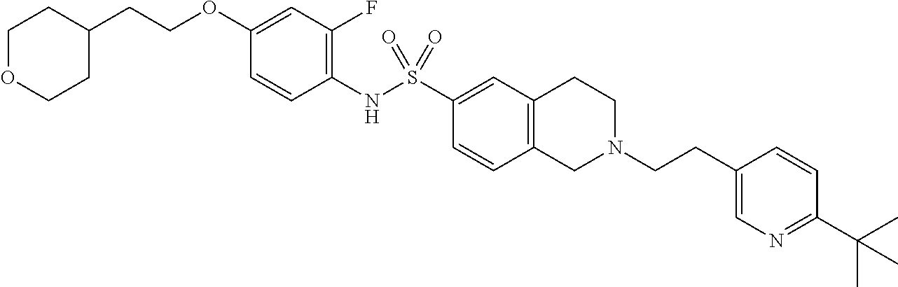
C1(OCCC2CCOCC2)=CC(F)=C(NS(C2=CC3=C(C=C2)CN(CCC2=CN=C(C(C)(C)C)C=C2)CC3)(=O)=O)C=C1
